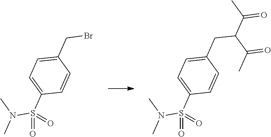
C(CC1=CC=C(S(=O)(N(C)C)=O)C=C1)(C(C)=O)C(C)=O.BrCC1=CC=C(S(=O)(N(C)C)=O)C=C1
